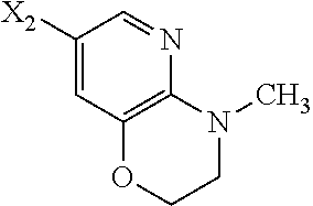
C1([X2])=CC2=C(N=C1)N(C)CCO2
